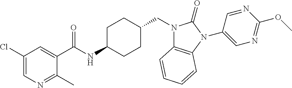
C1(C(NC2CCC(CN3C4=C(N(C5=CN=C(OC)N=C5)C3=O)C=CC=C4)CC2)=O)=CC(Cl)=CN=C1C
